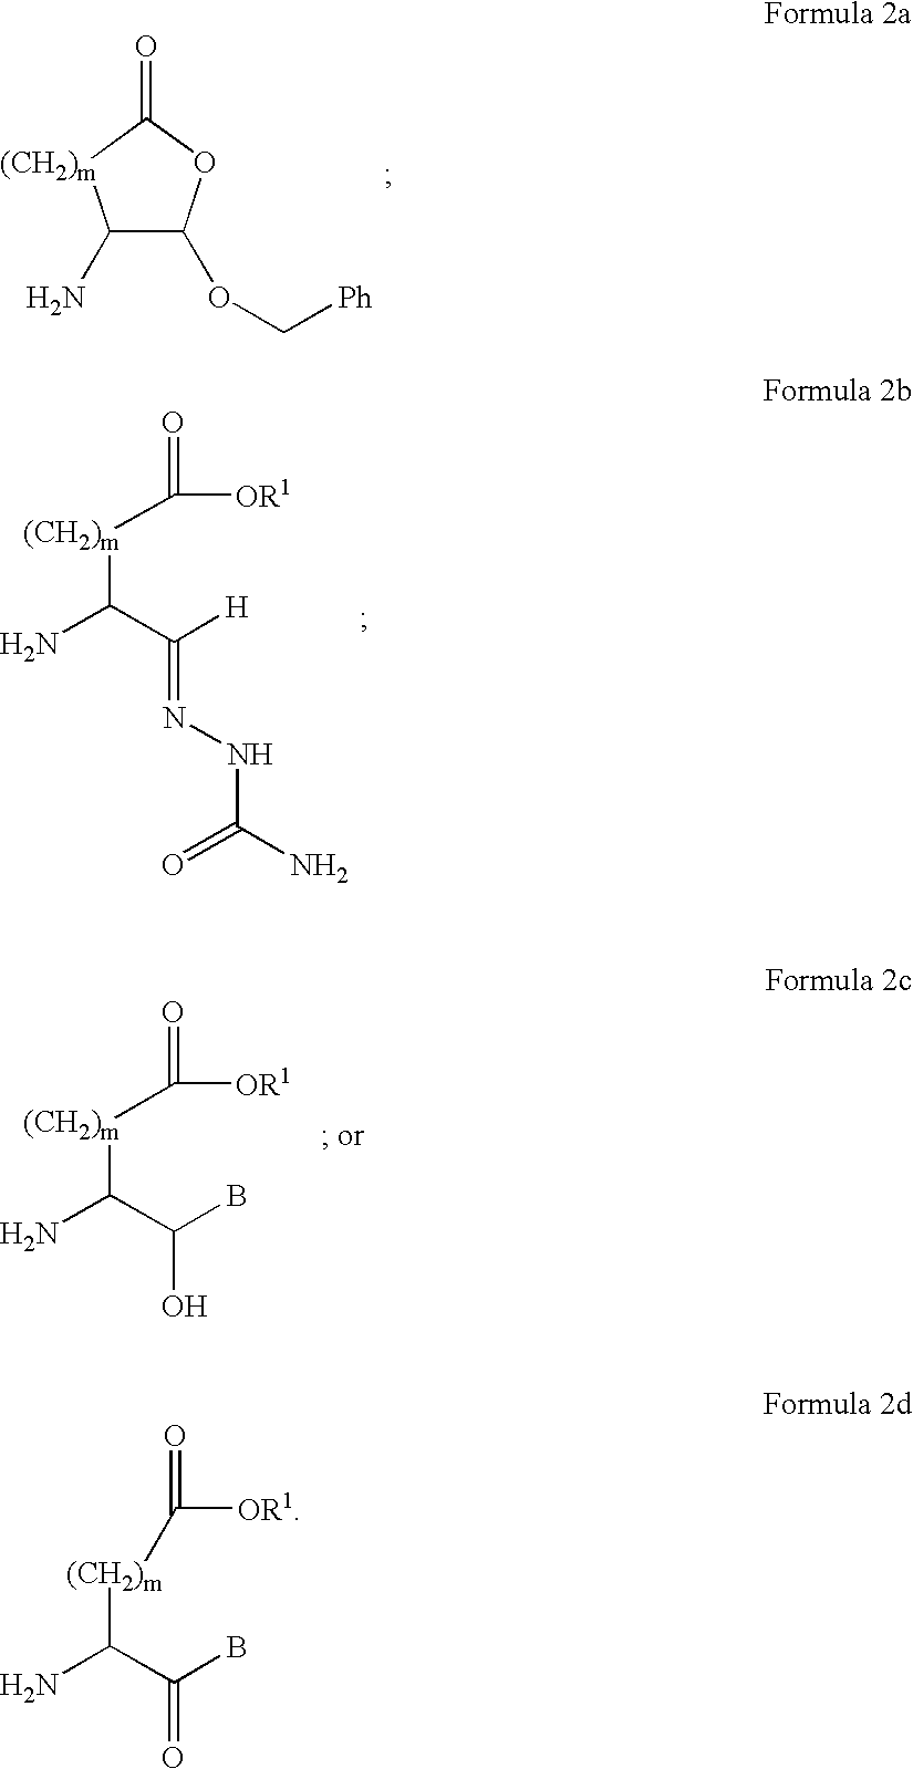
[(CH2)m](C(C(B)=O)N)C([OR1])=O.[(CH2)m](C(C(B)O)N)C([OR1])=O.[(CH2)m](C(C([H])=NNC(=O)N)N)C([OR1])=O.C1(N)C(OC[Ph])OC(=O)[(CH2)m]1
